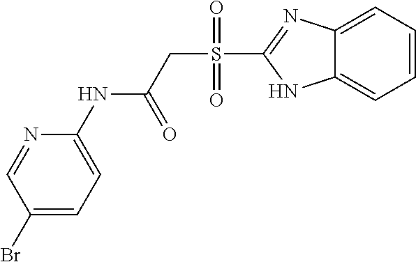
C12=CC=CC=C1NC(S(CC(NC1=CC=C(Br)C=N1)=O)(=O)=O)=N2
